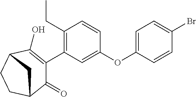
C1(=O)C(C2=C(CC)C=CC(OC3=CC=C(Br)C=C3)=C2)=C(O)C2CCC1C2
